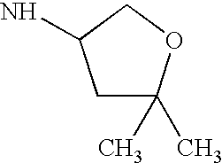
C1C(C)(C)OCC1N
